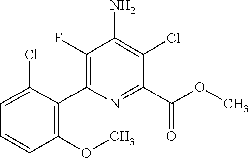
C1=C(Cl)C(C2=C(F)C(N)=C(Cl)C(C(OC)=O)=N2)=C(OC)C=C1
